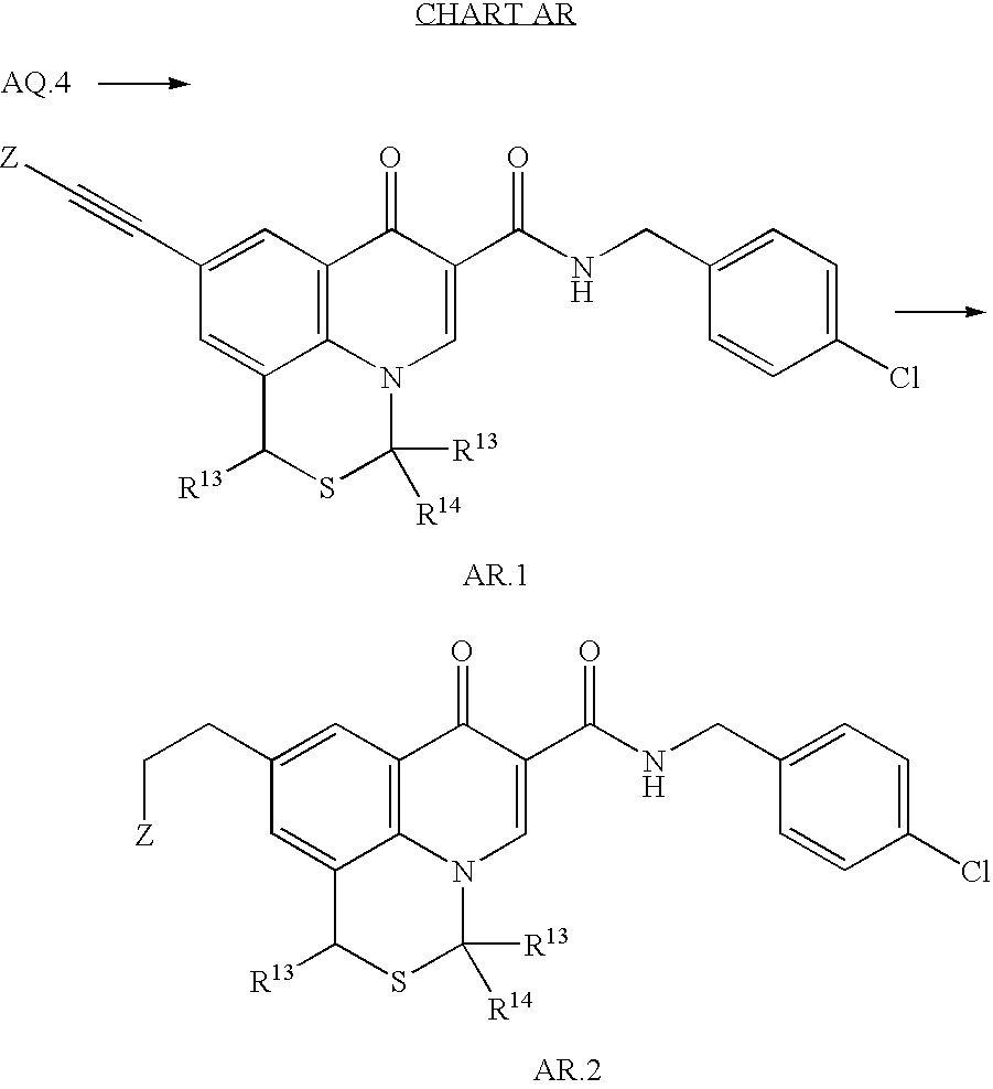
C12=C3C=C(C#C[Z])C=C1C([R13])SC([R13])([R14])N2C=C(C(NCC1=CC=C(Cl)C=C1)=O)C3=O.C12=C3C=C(CC[Z])C=C1C([R13])SC([R13])([R14])N2C=C(C(NCC1=CC=C(Cl)C=C1)=O)C3=O
